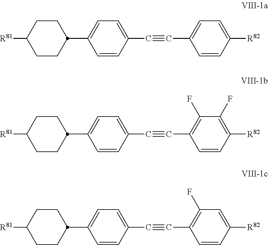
[R81]C1CCC(C2=CC=C(C#CC3=CC=C([R82])C=C3)C=C2)CC1.[R81]C1CCC(C2=CC=C(C#CC3=C(F)C(F)=C([R82])C=C3)C=C2)CC1.[R81]C1CCC(C2=CC=C(C#CC3=C(F)C=C([R82])C=C3)C=C2)CC1
